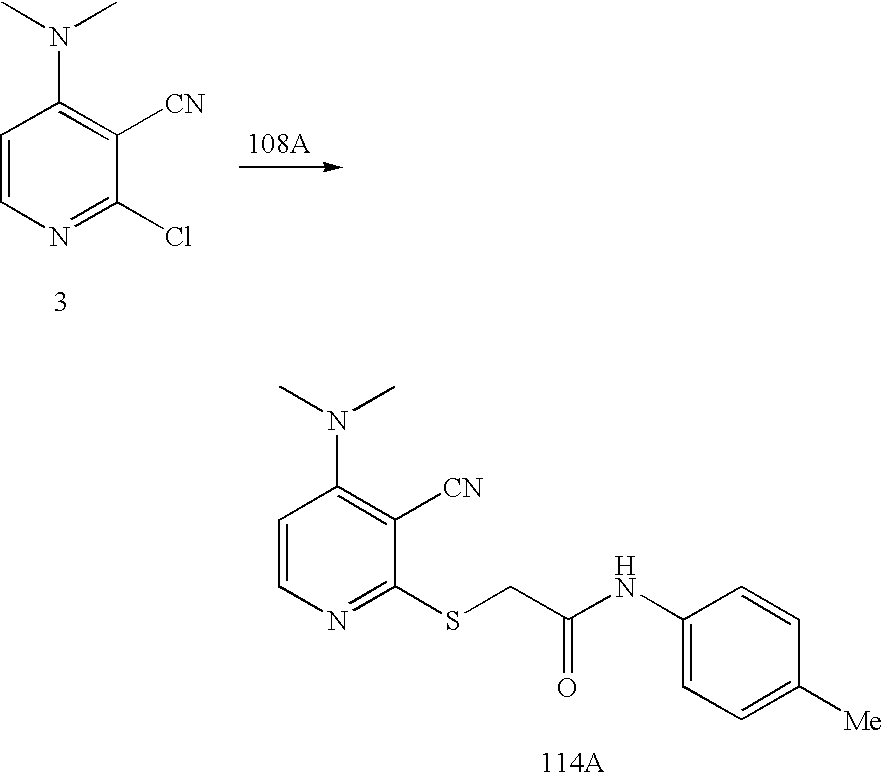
C1=CN=C(Cl)C([CN])=C1N(C)C.C1=CN=C(SCC(NC2=CC=C([Me])C=C2)=O)C([CN])=C1N(C)C
